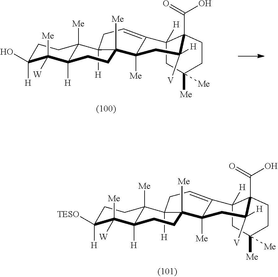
C1C([H])(O)C([Me])([W])C2([H])C([Me])(C1)C1([H])C([Me])(C3([Me])C(=CC1)C1([H])CC([Me])([Me])CCC1(C(=O)O)C([H])([V])C3)CC2.C1C([H])([TESO])C([Me])([W])C2([H])C([Me])(C1)C1([H])C([Me])(C3([Me])C(=CC1)C1([H])CC([Me])([Me])CCC1(C(=O)O)C([H])([V])C3)CC2
